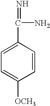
C1=CC(C(=N)N)=CC=C1[OCH3]
